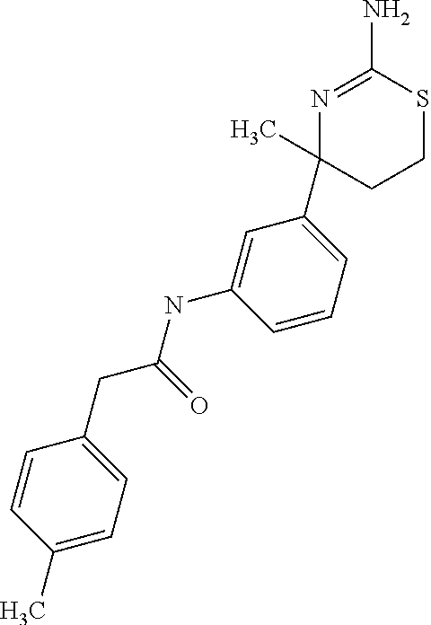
C1(CC(=O)NC2=CC(C3(C)CCSC(N)=N3)=CC=C2)=CC=C(C)C=C1
